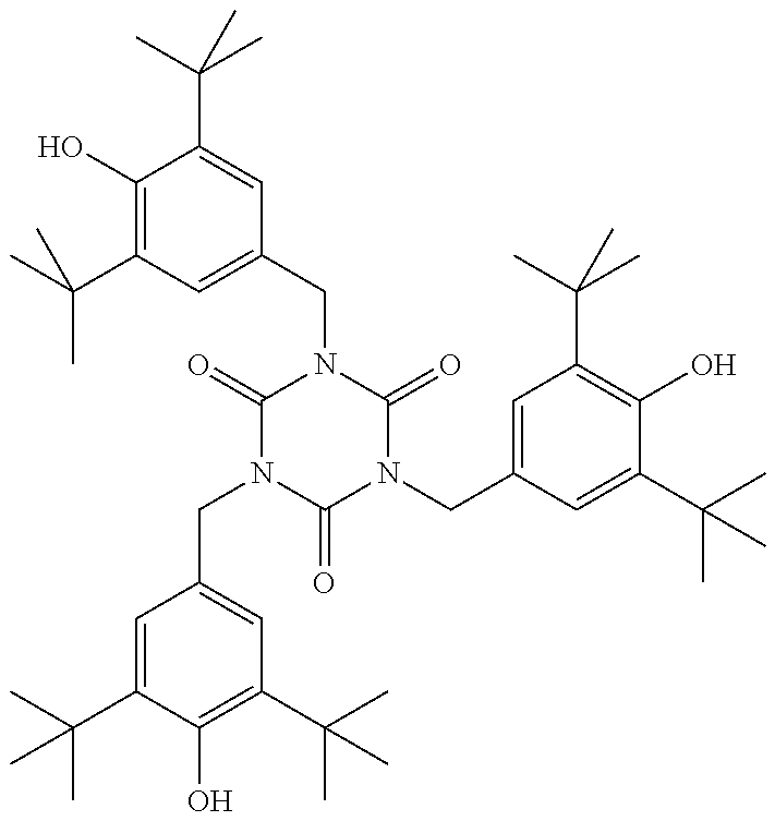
CC(C)(C1=CC(CN2C(=O)N(CC3=CC(C(C)(C)C)=C(O)C(C(C)(C)C)=C3)C(=O)N(CC3=CC(C(C)(C)C)=C(O)C(C(C)(C)C)=C3)C2=O)=CC(C(C)(C)C)=C1O)C
